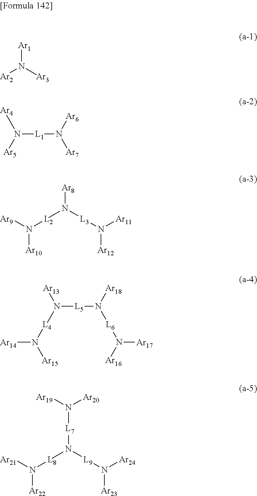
[Ar1]N([Ar3])[Ar2].N([L1]N([Ar7])[Ar6])([Ar5])[Ar4].[Ar10]N([L2]N([Ar8])[L3]N([Ar11])[Ar12])[Ar9].N([L5]N([Ar18])[L6]N([Ar17])[Ar16])([L4]N([Ar14])[Ar15])[Ar13].[Ar22]N([L8]N([L7]N([Ar19])[Ar20])[L9]N([Ar24])[Ar23])[Ar21]
